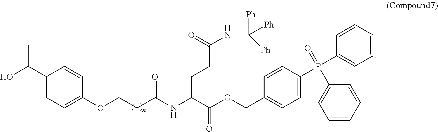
C1(C(O)C)=CC=C(OCCC(=O)NC(C(OC(C)C2=CC=C(P(C3=CC=CC=C3)(C3=CC=CC=C3)=O)C=C2)=O)CCC(NC([Ph])([Ph])[Ph])=O)C=C1
